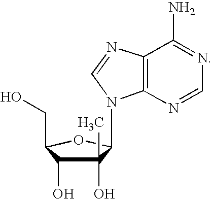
C1(O)(C)C(O)C(CO)OC1N1C2=C(N=C1)C(N)=NC=N2
